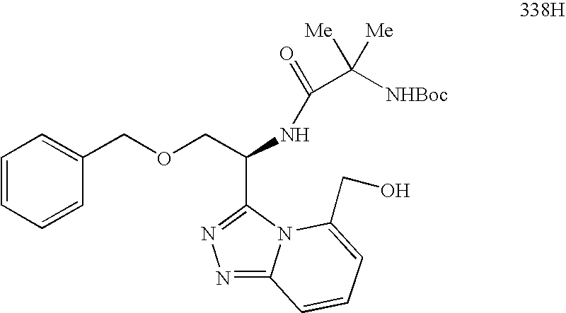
C1=CC=CC(COCC(NC(=O)C([NHBoc])([Me])[Me])C2=NN=C3N2C(CO)=CC=C3)=C1
